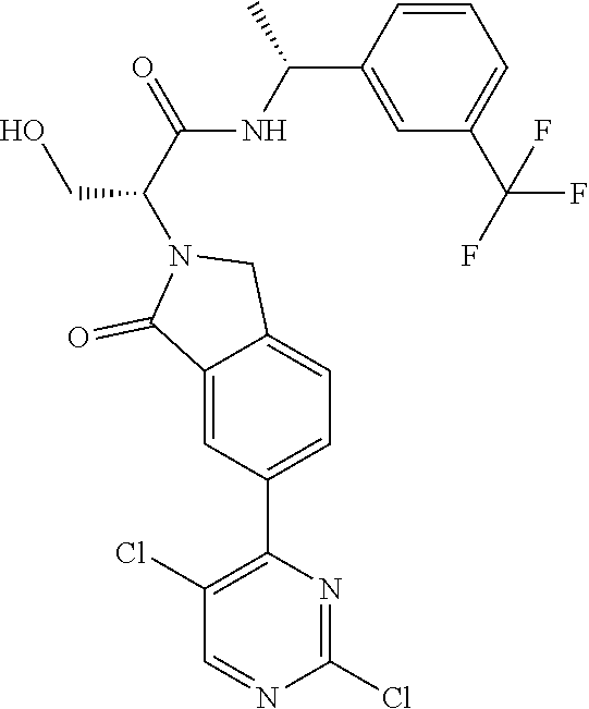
C1(Cl)=NC(C2=CC=C3C(=C2)C(=O)N(C(CO)C(=O)NC(C2=CC(C(F)(F)F)=CC=C2)C)C3)=C(Cl)C=N1
